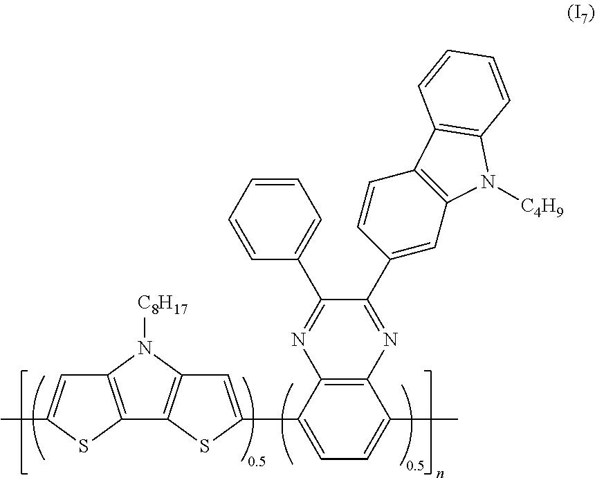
C1=CC=CC(C2=NC3=C(N=C2C2=CC4=C(C=C2)C2=C(N4[C4H9])C=CC=C2)C(C)=CC=C3C2=CC3=C(C4=C(N3[C8H17])C=C(C)S4)S2)=C1
